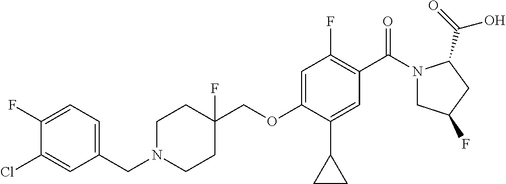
C1(F)=CC=C(CN2CCC(COC3=CC(F)=C(C(=O)N4CC(F)CC4C(=O)O)C=C3C3CC3)(F)CC2)C=C1Cl
